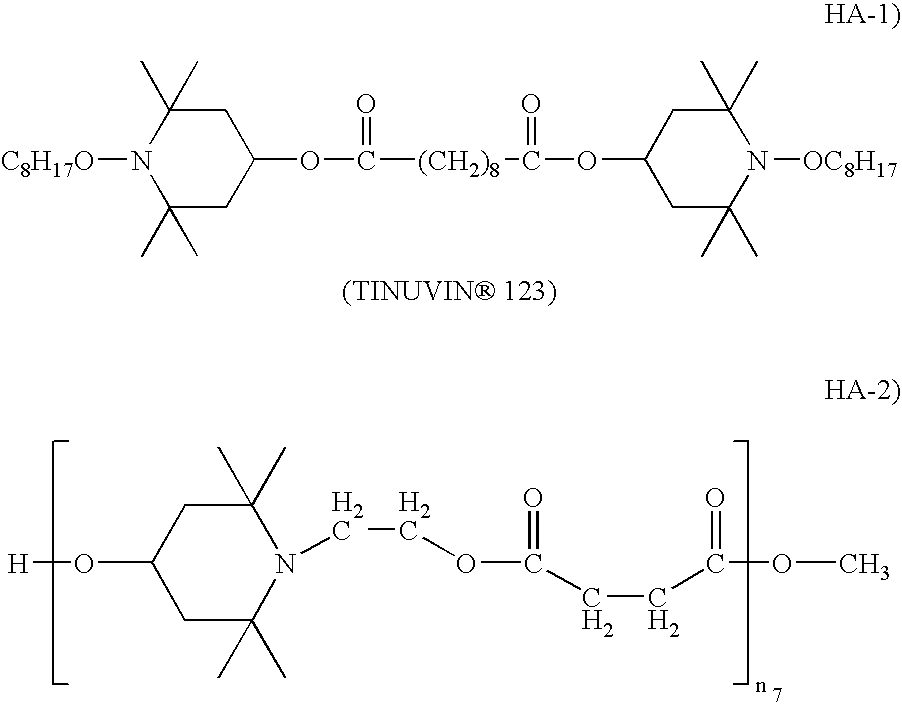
C1(C)(C)N([C8H17O])C(C)(C)CC(OC(=O)[(CH2)8]C(=O)OC2CC(C)(C)N([OC8H17])C(C)(C)C2)C1.C1C(O[H])CC(C)(C)N(CCOC(=O)CCC(=O)OC)C1(C)C
